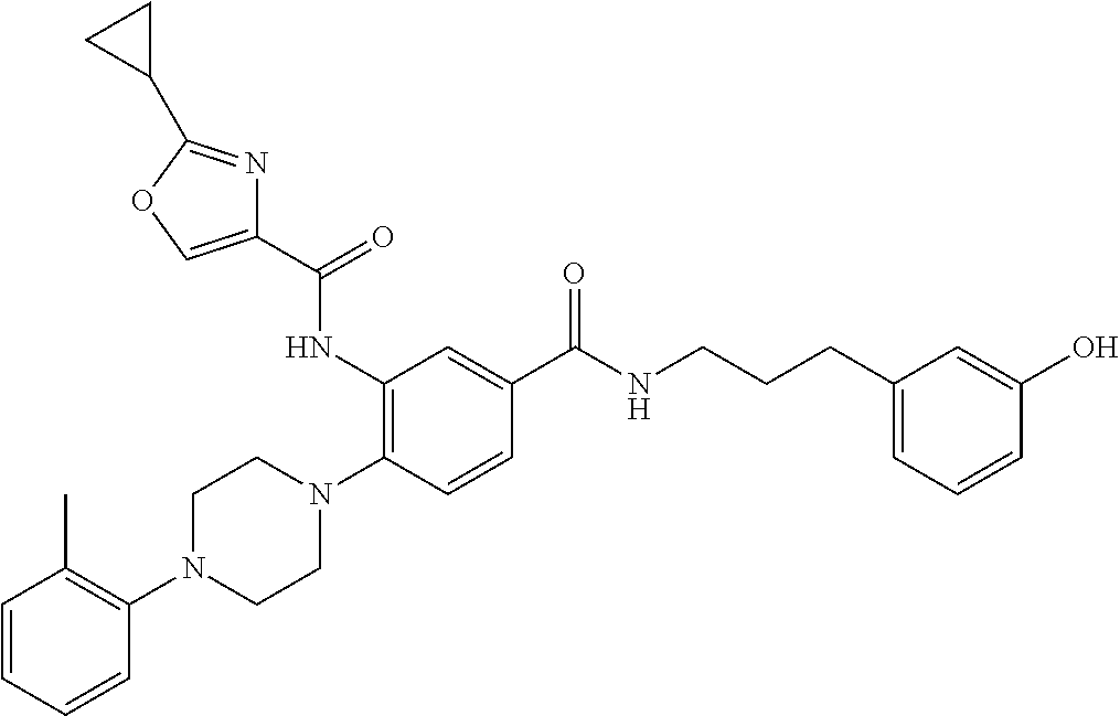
C1=CC=CC(N2CCN(C3=C(NC(C4=COC(C5CC5)=N4)=O)C=C(C(NCCCC4=CC=CC(O)=C4)=O)C=C3)CC2)=C1C
